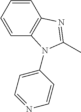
C1(N2C3=C(C=CC=C3)N=C2C)=CC=NC=C1
